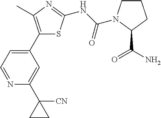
C1(C2=CC=NC(C3([CN])CC3)=C2)=C(C)N=C(NC(=O)N2CCCC2C(=O)N)S1
